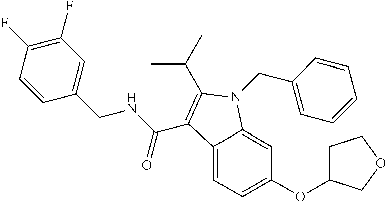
C1(F)=C(F)C=CC(CNC(=O)C2=C(C(C)C)N(CC3=CC=CC=C3)C3=CC(OC4CCOC4)=CC=C32)=C1
